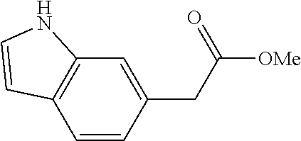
C1=CC(CC([OMe])=O)=CC2=C1C=CN2
